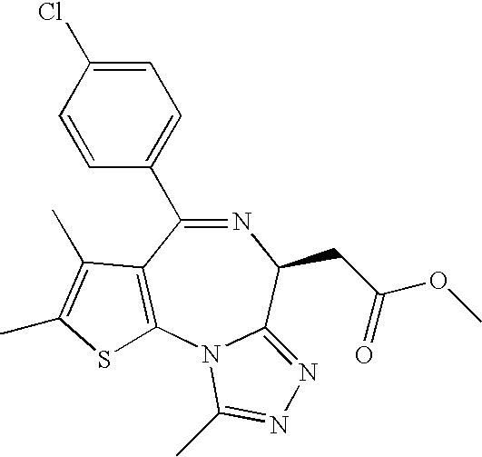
N1=C(C2=CC=C(Cl)C=C2)C2=C(N3C(=NN=C3C)C1CC(OC)=O)SC(C)=C2C
